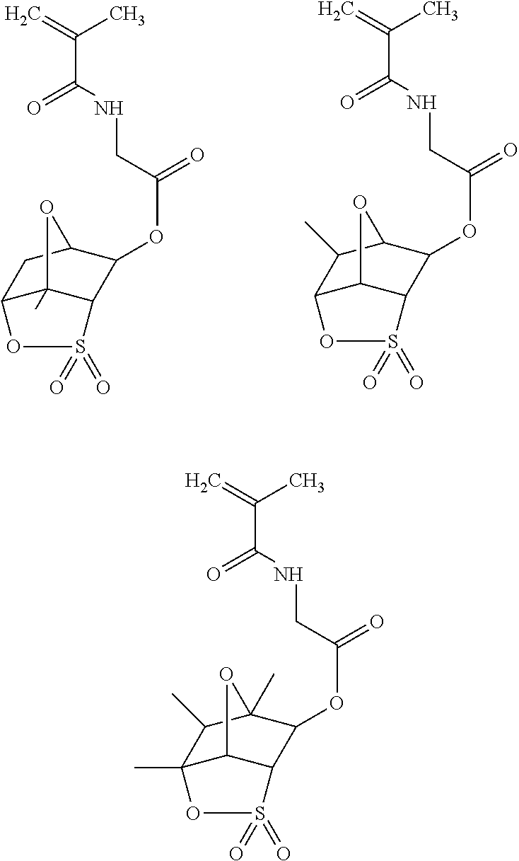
C(C(NCC(OC1C2S(=O)(=O)OC3CC1OC23C)=O)=O)(=C)C.C(C(NCC(OC1C2S(=O)(=O)OC3C(C)C1OC23)=O)=O)(=C)C.C(C(NCC(OC1C2S(=O)(=O)OC3(C)C(C)C1(C)OC23)=O)=O)(=C)C
